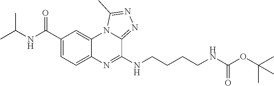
C1=C(C(NC(C)C)=O)C=C2C(=C1)N=C(NCCCCNC(=O)OC(C)(C)C)C1=NN=C(C)N21
